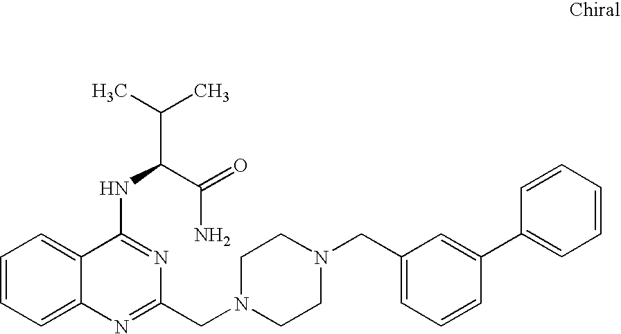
C1=CC=C2C(=C1)C(NC(C(C)C)C(=O)N)=NC(CN1CCN(CC3=CC=CC(C4=CC=CC=C4)=C3)CC1)=N2
